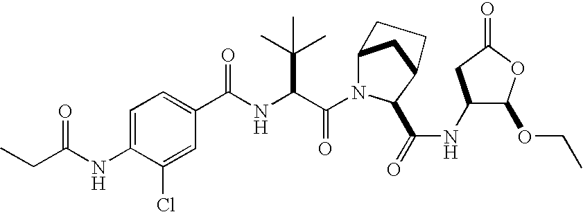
C1=C(Cl)C(NC(CC)=O)=CC=C1C(NC(C(N1C2CC(C1C(=O)NC1C(OCC)OC(=O)C1)CC2)=O)C(C)(C)C)=O
